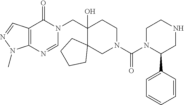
C(C1(O)C2(CN(C(N3C(C4=CC=CC=C4)CNCC3)=O)CC1)CCCC2)N1C(=O)C2=C(N=C1)N(C)N=C2
